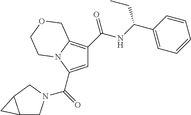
C1=C(C(=O)N2CC3C(C2)C3)N2C(=C1C(NC(C1=CC=CC=C1)CC)=O)COCC2
